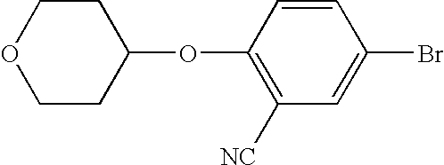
C1([NC])=C(OC2CCOCC2)C=CC(Br)=C1
